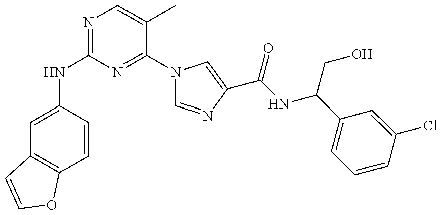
N(C1=NC=C(C)C(N2C=NC(C(NC(C3=CC=CC(Cl)=C3)CO)=O)=C2)=N1)C1=CC2=C(C=C1)OC=C2
